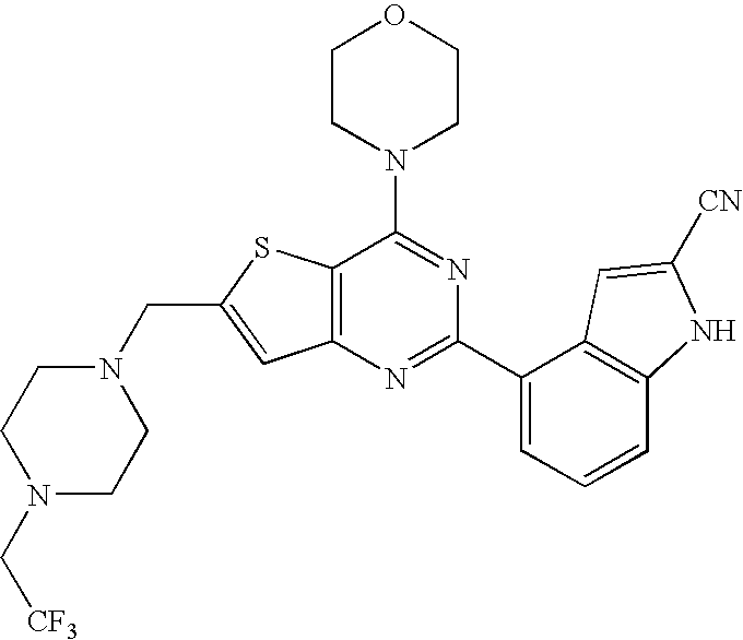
N1(CC2=CC3=C(S2)C(N2CCOCC2)=NC(C2=CC=CC4=C2C=C([CN])N4)=N3)CCN(C[CF3])CC1
